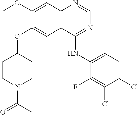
C1CN(C(C=C)=O)CCC1OC1=CC2=C(C=C1OC)N=CN=C2NC1=CC=C(Cl)C(Cl)=C1F
